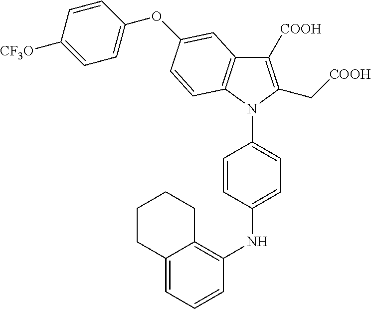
C1([COOH])=C(C[COOH])N(C2=CC=C(NC3=C4C(=CC=C3)CCCC4)C=C2)C2=C1C=C(OC1=CC=C([CF3O])C=C1)C=C2
